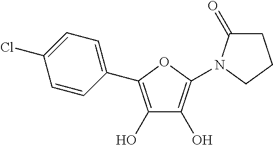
C1=CC(C2=C(O)C(O)=C(N3C(=O)CCC3)O2)=CC=C1Cl
